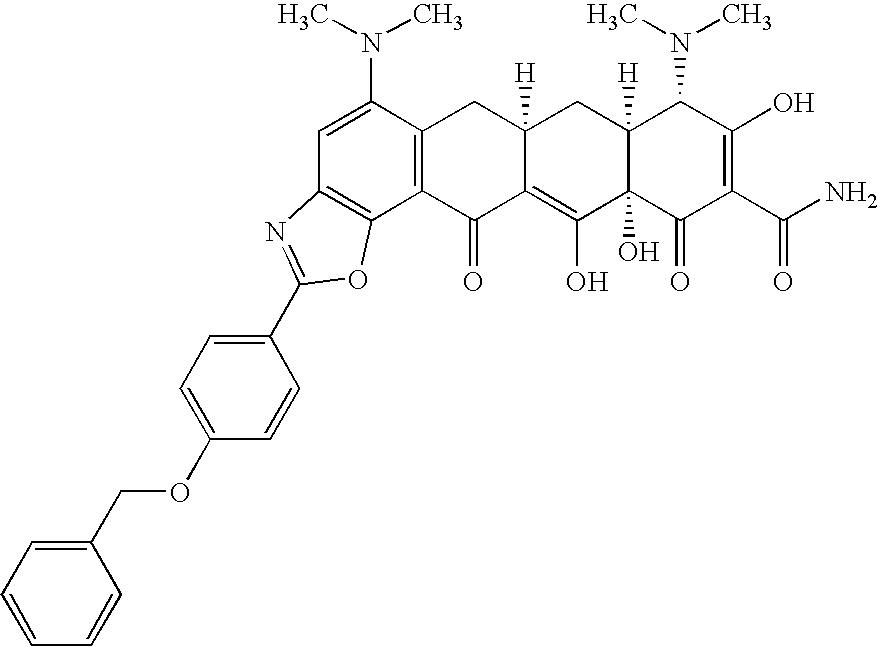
C1=C(N(C)C)C2=C(C3=C1N=C(C1=CC=C(OCC4=CC=CC=C4)C=C1)O3)C(=O)C1=C(O)C3(O)C([H])(CC1([H])C2)C(N(C)C)C(O)=C(C(N)=O)C3=O
